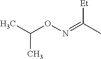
O(N=C([Et])C)C(C)C
